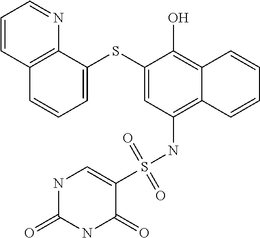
C1=C(SC2=CC(NS(C3=CNC(=O)NC3=O)(=O)=O)=C3C(=C2O)C=CC=C3)C2=C(C=C1)C=CC=N2
